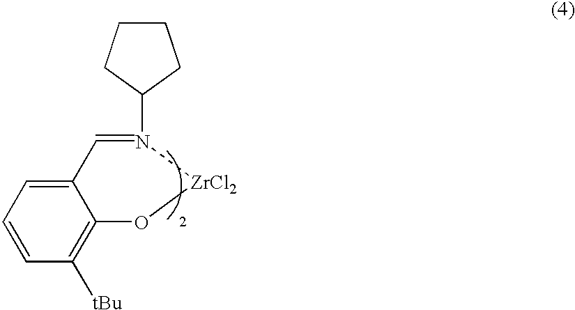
N1(C2CCCC2)=CC2=CC=CC([tBu])=C2O[ZrCl2]1
